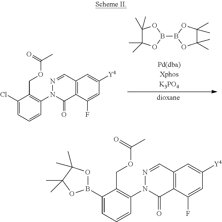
C1(C)(C)C(C)(C)OB(B2OC(C)(C)C(C)(C)O2)O1.C1(Cl)=CC=CC(N2C(=O)C3=C(C=N2)C=C([Y4])C=C3F)=C1COC(C)=O.C1(B2OC(C)(C)C(C)(C)O2)=CC=CC(N2C(=O)C3=C(C=N2)C=C([Y4])C=C3F)=C1COC(C)=O
